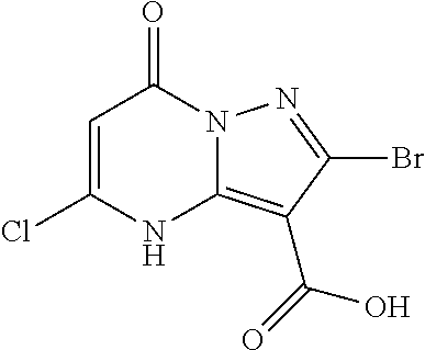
C1=C(Cl)NC2=C(C(=O)O)C(Br)=NN2C1=O
